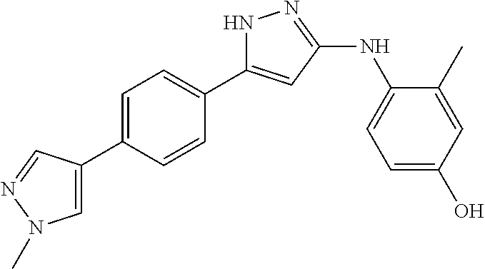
N1C(C2=CC=C(C3=CN(C)N=C3)C=C2)=CC(NC2=CC=C(O)C=C2C)=N1
